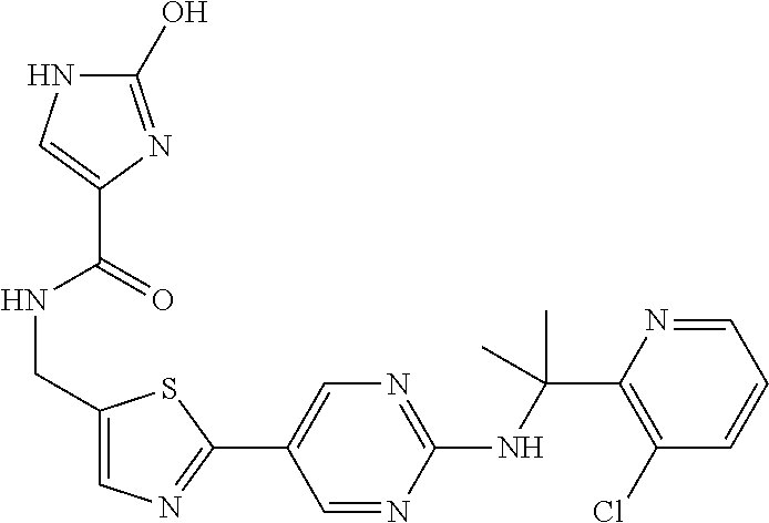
N(C(C1=C(Cl)C=CC=N1)(C)C)C1=NC=C(C2=NC=C(CNC(C3=CNC(O)=N3)=O)S2)C=N1
